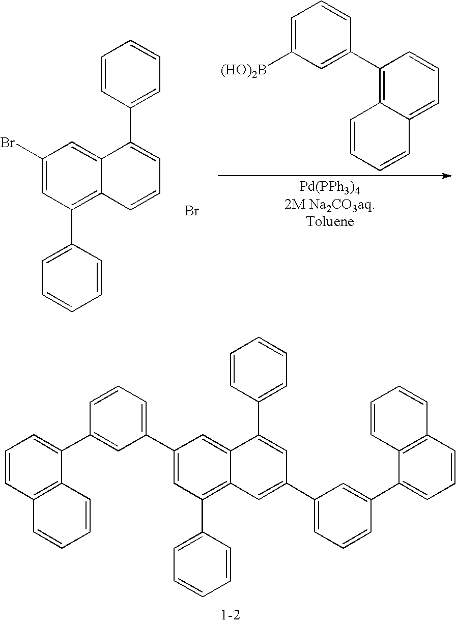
C1=CC(C2=CC(C3=CC=CC(C4=CC=CC5=C4C=CC=C5)=C3)=CC3=C(C4=CC=CC=C4)C=C(C4=CC=CC(C5=CC=CC6=C5C=CC=C6)=C4)C=C23)=CC=C1.C1=C([(HO)2B])C=C(C2=C3C(=CC=C2)C=CC=C3)C=C1.C1=CC(C2=CC=CC3=C(C4=CC=CC=C4)C=C(Br)C=C23)=CC=C1.Br
